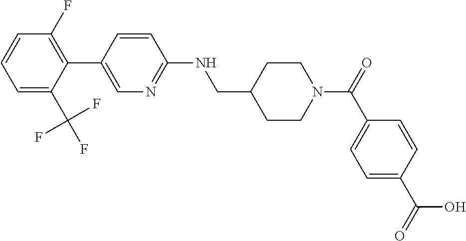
C1=C(C(F)(F)F)C(C2=CN=C(NCC3CCN(C(=O)C4=CC=C(C(=O)O)C=C4)CC3)C=C2)=C(F)C=C1
